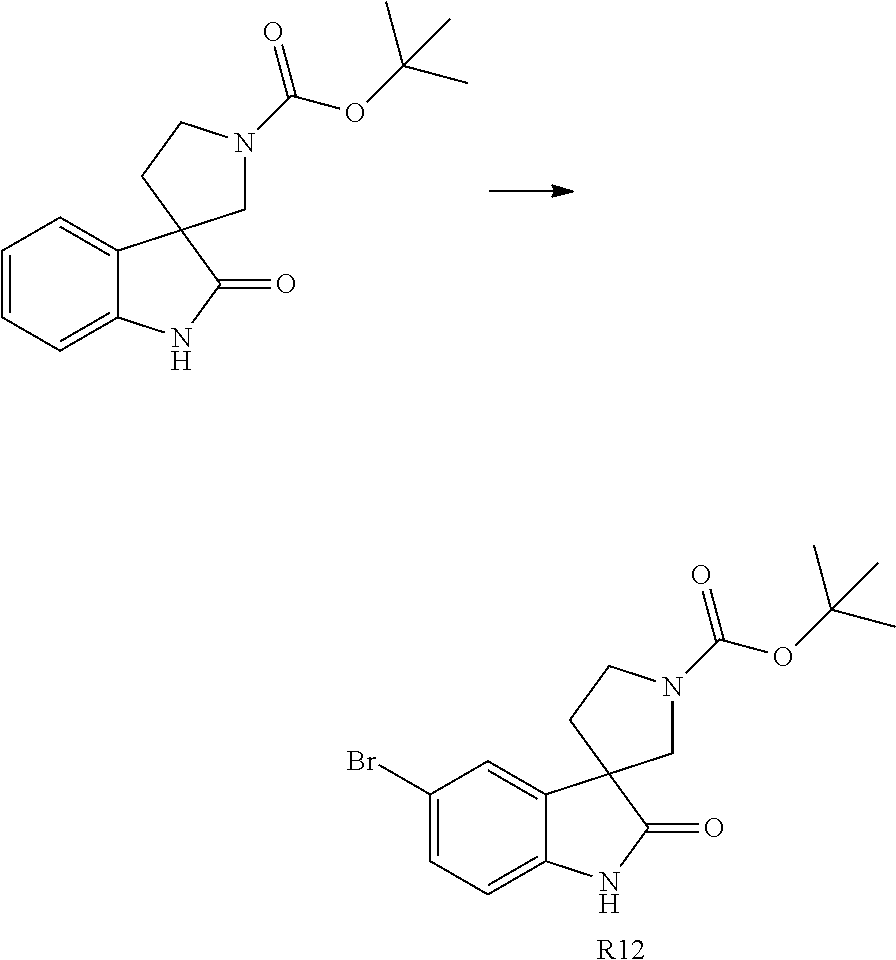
C1(Br)=CC=C2C(=C1)C1(C(=O)N2)CN(C(OC(C)(C)C)=O)CC1.[R12].C1=CC=C2C(=C1)C1(C(=O)N2)CN(C(OC(C)(C)C)=O)CC1
